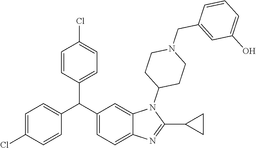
C1=CC(Cl)=CC=C1C(C1=CC=C2C(=C1)N(C1CCN(CC3=CC(O)=CC=C3)CC1)C(C1CC1)=N2)C1=CC=C(Cl)C=C1
